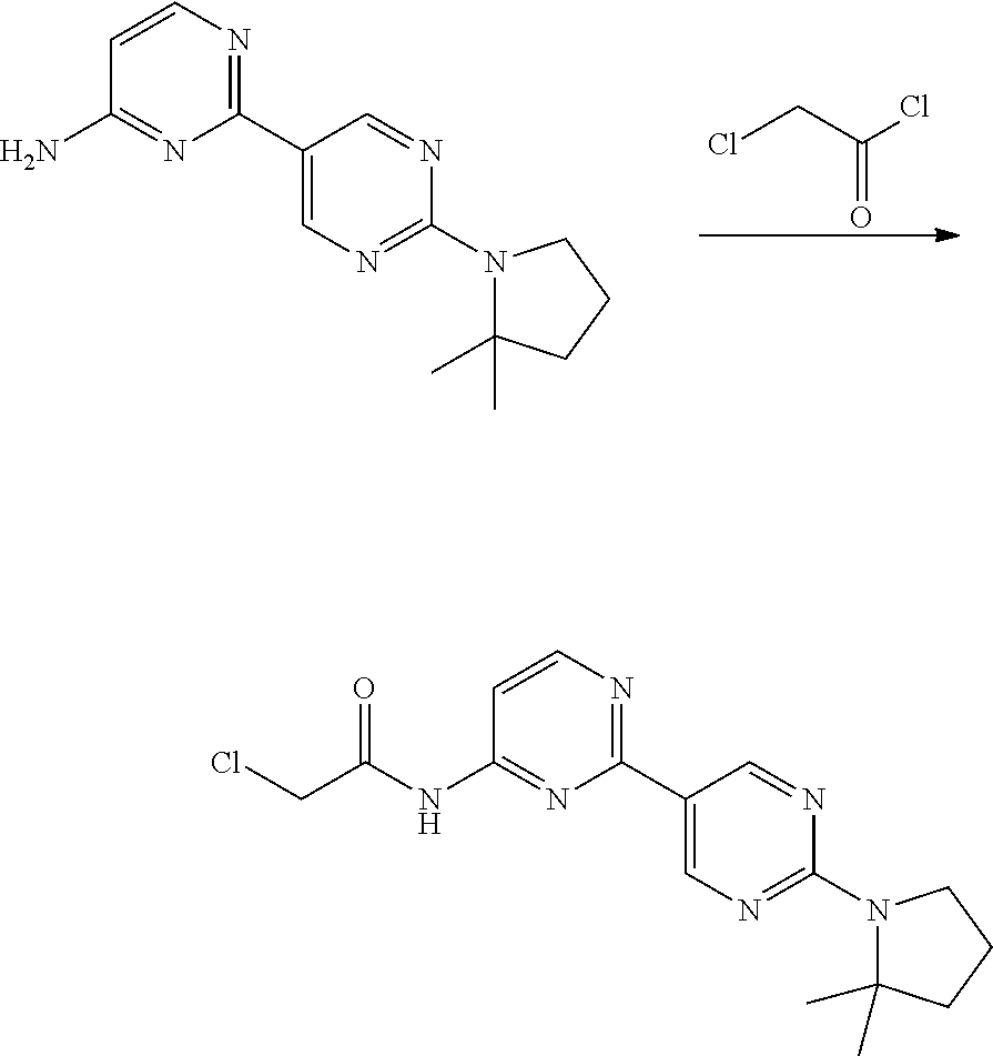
ClCC(Cl)=O.C1(C2=NC=CC(N)=N2)=CN=C(N2C(C)(C)CCC2)N=C1.C1(C2=NC=CC(NC(CCl)=O)=N2)=CN=C(N2C(C)(C)CCC2)N=C1
